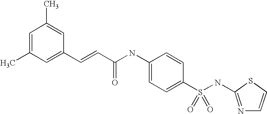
C1(C=CC(NC2=CC=C(S(NC3=NC=CS3)(=O)=O)C=C2)=O)=CC(C)=CC(C)=C1
